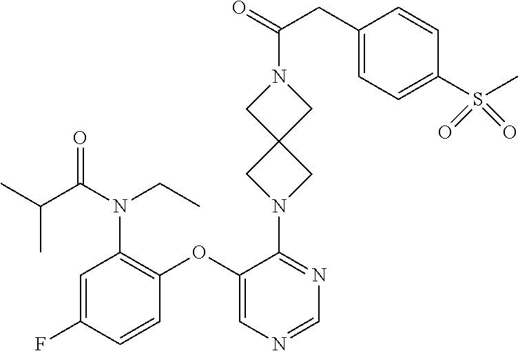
C1=C(F)C=CC(OC2=CN=CN=C2N2CC3(C2)CN(C(=O)CC2=CC=C(S(C)(=O)=O)C=C2)C3)=C1N(CC)C(C(C)C)=O
